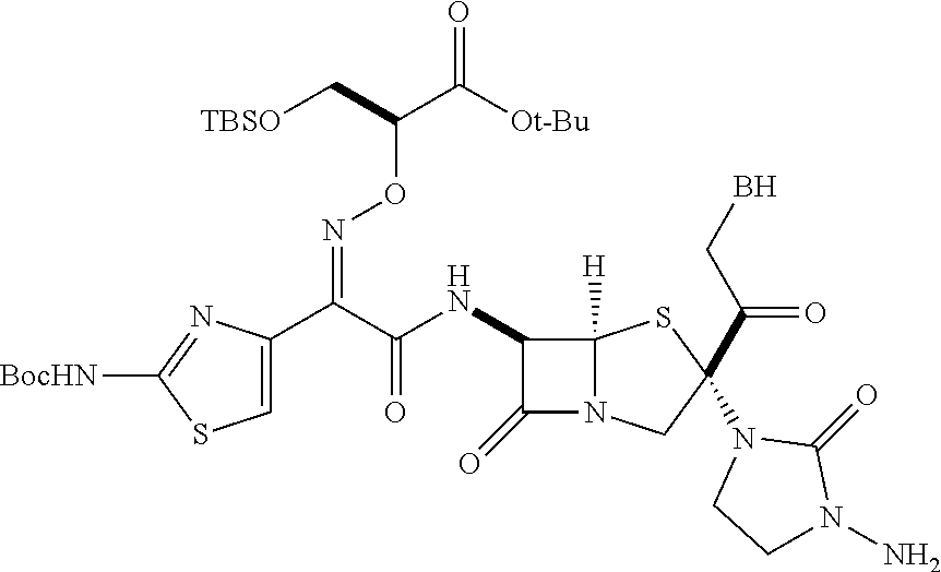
C1=C(C(C(=O)NC2C(=O)N3C2([H])SC(N2CCN(N)C2=O)(C(CB)=O)C3)=NOC(C([Ot-Bu])=O)C[TBSO])N=C([BocHN])S1
